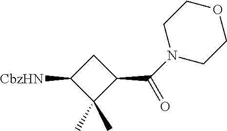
C1C([CbzHN])C(C)(C)C1C(N1CCOCC1)=O
